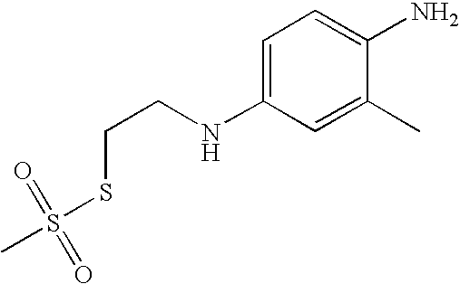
S(CCNC1=CC=C(N)C(C)=C1)S(C)(=O)=O
